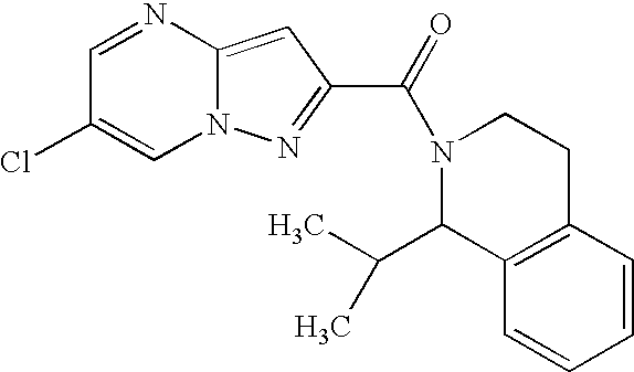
C1=NC2=CC(C(=O)N3C(C(C)C)C4=C(CC3)C=CC=C4)=NN2C=C1Cl
